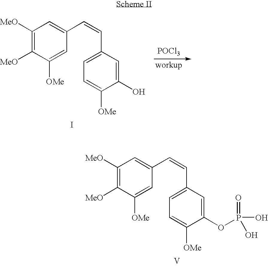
C1([MeO])=C([MeO])C([OMe])=CC(C=CC2=CC=C([OMe])C(O)=C2)=C1.[POCl3].I.C1([MeO])=C([MeO])C([OMe])=CC(C=CC2=CC=C([OMe])C(OP(=O)(O)O)=C2)=C1.[V]
